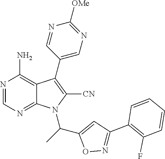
N1=CN=C2C(=C1N)C(C1=CN=C([OMe])N=C1)=C([CN])N2C(C1=CC(C2=C(F)C=CC=C2)=NO1)C
